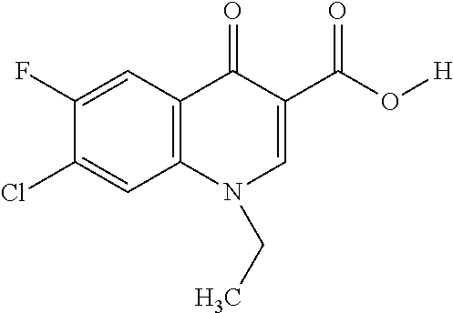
C1(F)=CC2=C(C=C1Cl)N(CC)C=C(C(O[H])=O)C2=O
